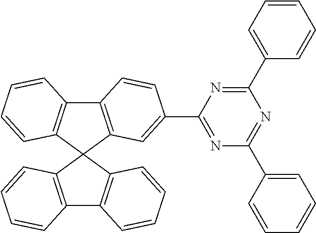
C12=C(C=CC=C1)C1(C3=C2C=CC=C3)C2=C(C3=C1C=CC=C3)C=CC(C1=NC(C3=CC=CC=C3)=NC(C3=CC=CC=C3)=N1)=C2
